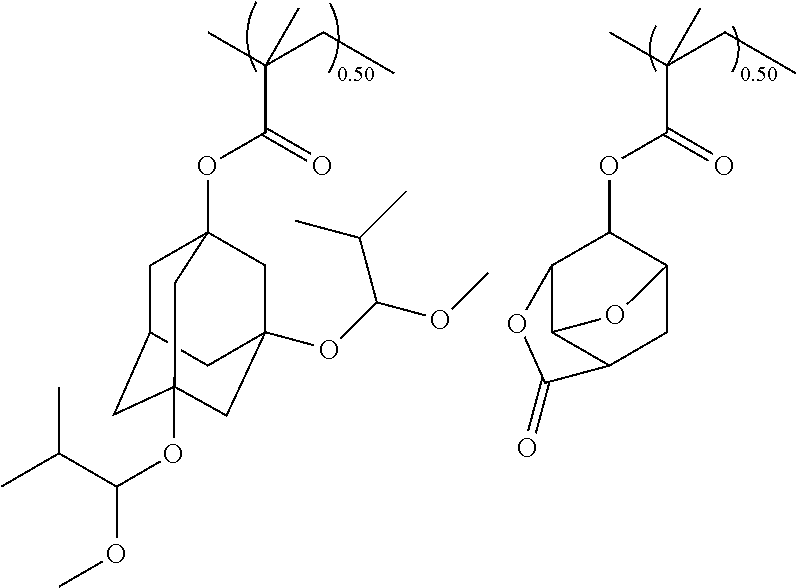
O(C(C(C)(CC)C)=O)C12CC3CC(OC(C(C)C)OC)(CC(OC(C(C)C)OC)(C1)C3)C2.O(C(C(C)(CC)C)=O)C1C2C3C(CC1O3)C(=O)O2
